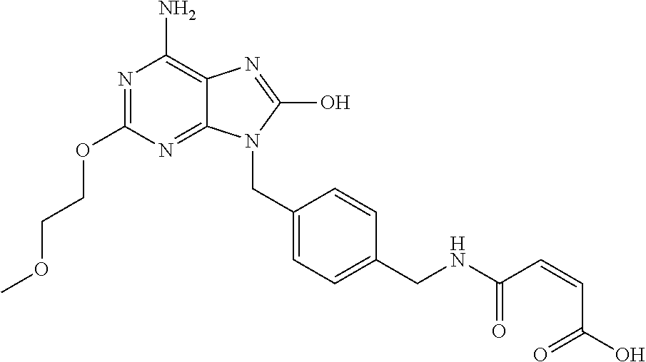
N1=C(OCCOC)N=C2C(=C1N)N=C(O)N2CC1=CC=C(CNC(C=CC(O)=O)=O)C=C1
